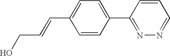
C1(C=CCO)=CC=C(C2=NN=CC=C2)C=C1
